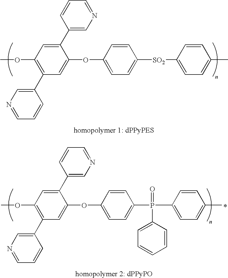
C1(OC)=C(C2=CN=CC=C2)C=C(OC2=CC=C([SO2]C3=CC=C(C)C=C3)C=C2)C(C2=CN=CC=C2)=C1.C1(OC)=C(C2=CN=CC=C2)C=C(OC2=CC=C(P(C3=CC=C(C)C=C3)(=O)C3=CC=CC=C3)C=C2)C(C2=CN=CC=C2)=C1
